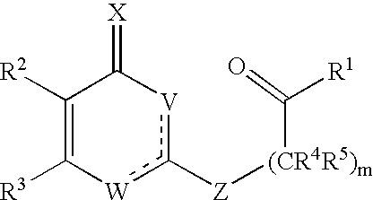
C1([R2])=C([R3])[W]c([Z][(CR4R5)m]C([R1])=O)[V]C1=[X]
